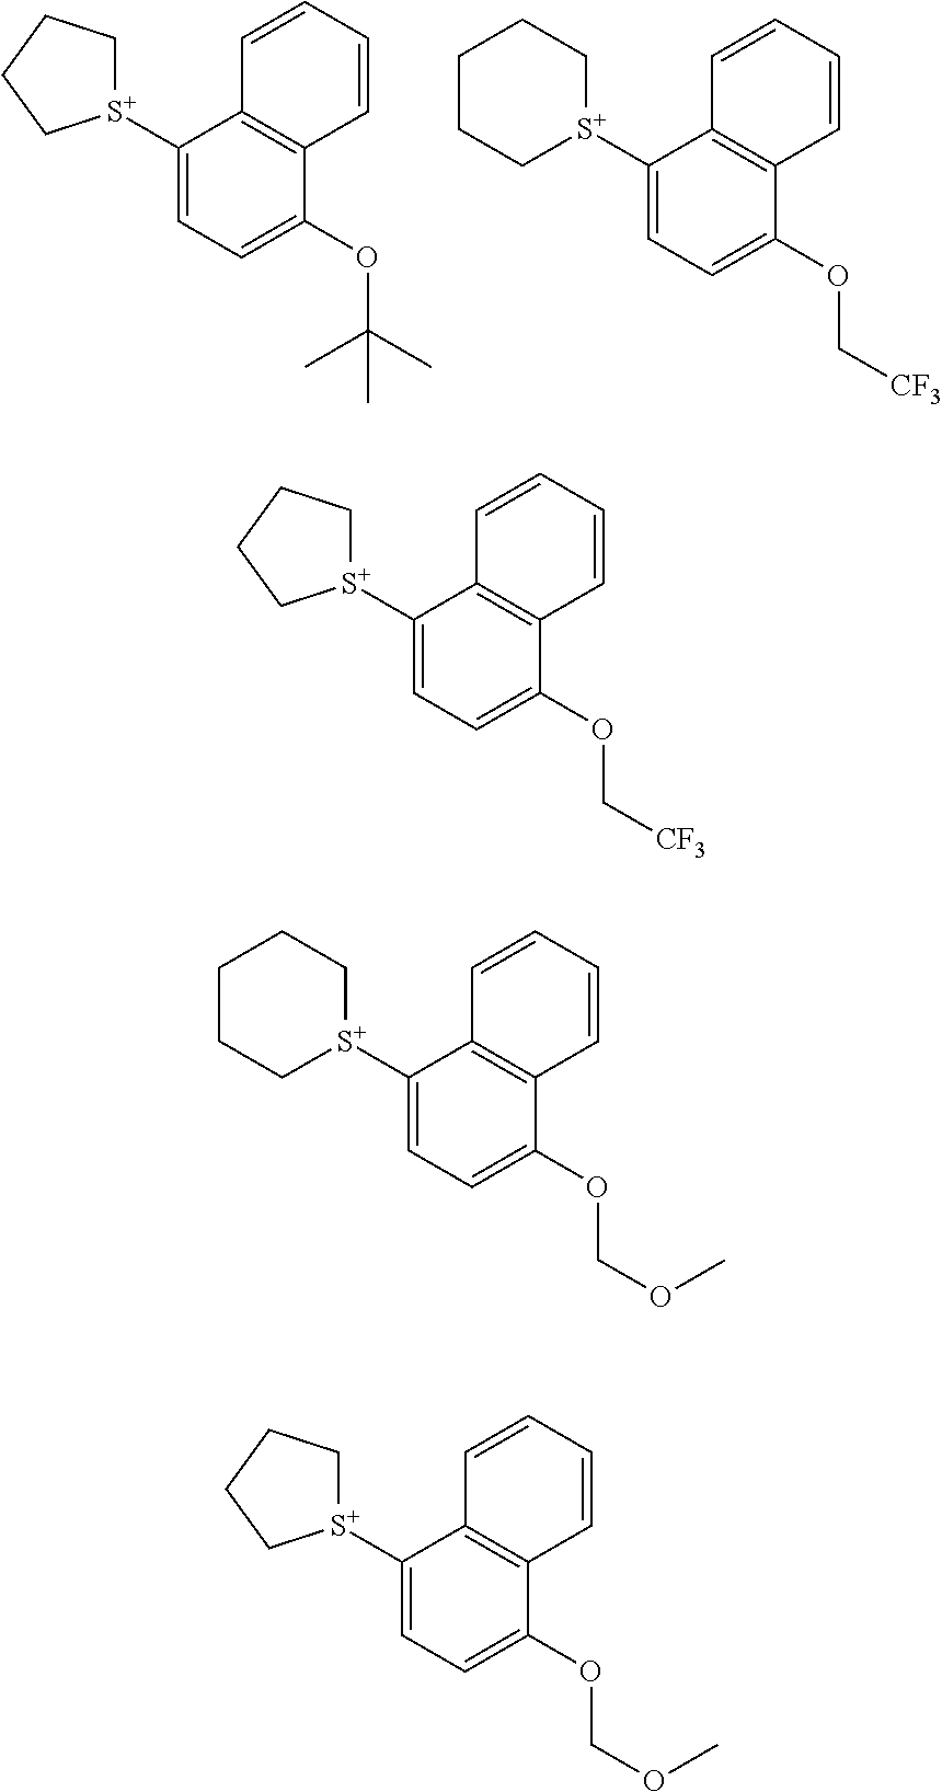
C1[S+](C2=CC=C(OC[CF3])C3=C2C=CC=C3)CCCC1.C1([S+]2CCCC2)=CC=C(OC(C)(C)C)C2=C1C=CC=C2.C1[S+](C2=CC=C(OCOC)C3=C2C=CC=C3)CCCC1.C1([S+]2CCCC2)=CC=C(OCOC)C2=C1C=CC=C2.C1([S+]2CCCC2)=CC=C(OC[CF3])C2=C1C=CC=C2
